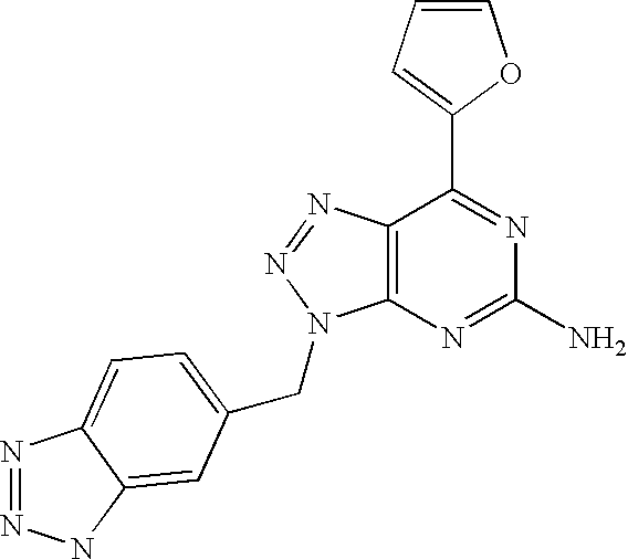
C1=CC=C(C2=NC(N)=NC3=C2N=NN3CC2=CC=C3N=NNC3=C2)O1
